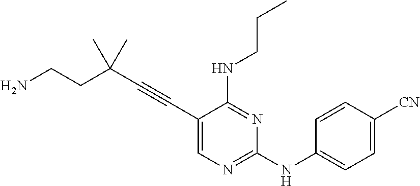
NCCC(C#CC1=CN=C(NC2=CC=C([CN])C=C2)N=C1NCCC)(C)C
